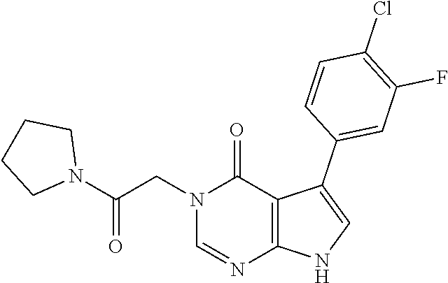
C1=NC2=C(C(C3=CC(F)=C(Cl)C=C3)=CN2)C(=O)N1CC(N1CCCC1)=O
